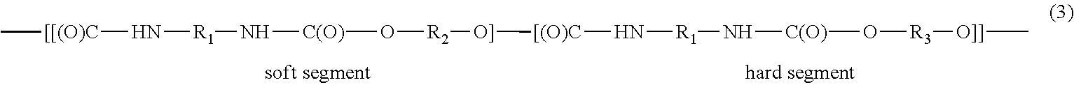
[[[(O)C](N[R1]N[C(O)]O[R2][O]][[(O)C]N[R1]N[C(O)]O[R3][O]]]C)C
